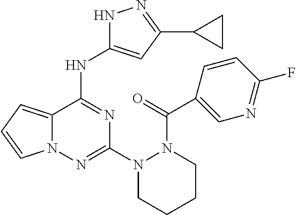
C12=CC=CN1N=C(N1CCCCN1C(C1=CN=C(F)C=C1)=O)N=C2NC1=CC(C2CC2)=NN1
